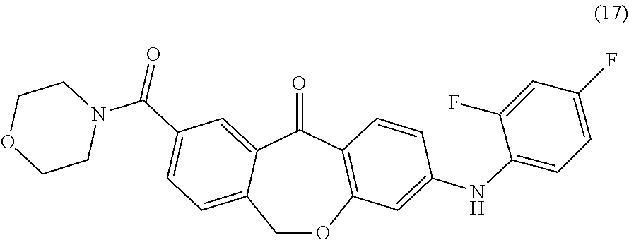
C1OC2=C(C(=O)C3=CC(C(N4CCOCC4)=O)=CC=C13)C=CC(NC1=CC=C(F)C=C1F)=C2
